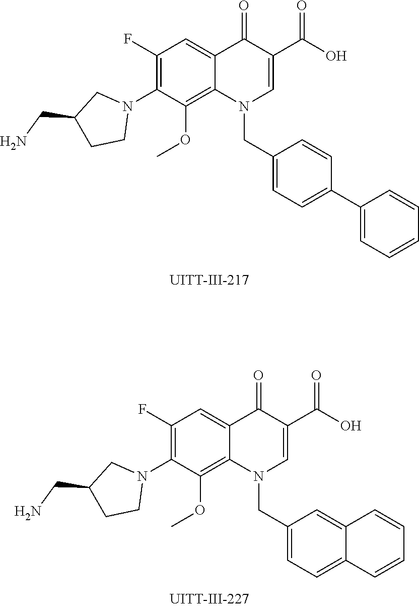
C1(F)=C(N2CC(CN)CC2)C(OC)=C2C(=C1)C(=O)C(C(O)=O)=CN2CC1=CC=C(C2=CC=CC=C2)C=C1.C1(F)=C(N2CC(CN)CC2)C(OC)=C2C(=C1)C(=O)C(C(O)=O)=CN2CC1=CC=C2C(=C1)C=CC=C2
